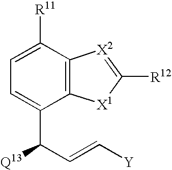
C1([R11])=CC=C(C([Q13])C=C[Y])C2=C1[X2]=C([R12])[X1]2
